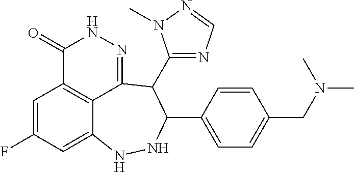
C1=C(F)C=C2C3=C1C(=O)NN=C3C(C1=NC=NN1C)C(C1=CC=C(CN(C)C)C=C1)NN2
